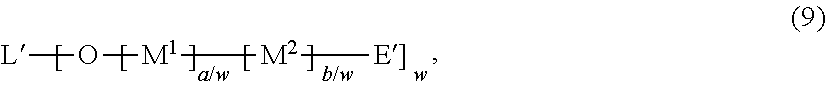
[L]O[M1][M2][E]]
